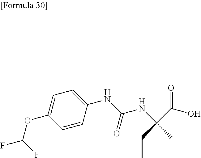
C1=CC(NC(NC(CC)(C(O)=O)C)=O)=CC=C1OC(F)F
